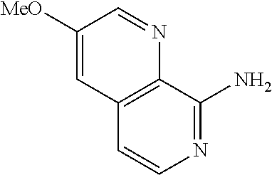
C1([MeO])=CC2=C(N=C1)C(N)=NC=C2
